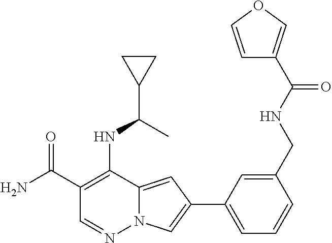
C1(C(N)=O)=C(NC(C2CC2)C)C2=CC(C3=CC=CC(CNC(=O)C4=COC=C4)=C3)=CN2N=C1
